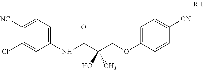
C1=C(OCC(C(NC2=CC=C([NC])C(Cl)=C2)=O)(O)C)C=CC([CN])=C1
